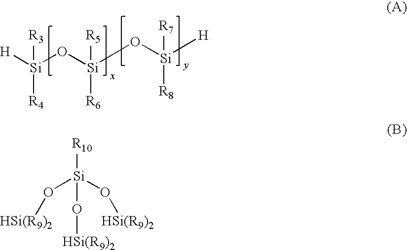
[H][Si](O[Si](O[Si]([H])([R7])[R8])([R5])[R6])([R3])[R4].[R10][Si](O[HSi(R9)2])(O[HSi(R9)2])O[HSi(R9)2]
